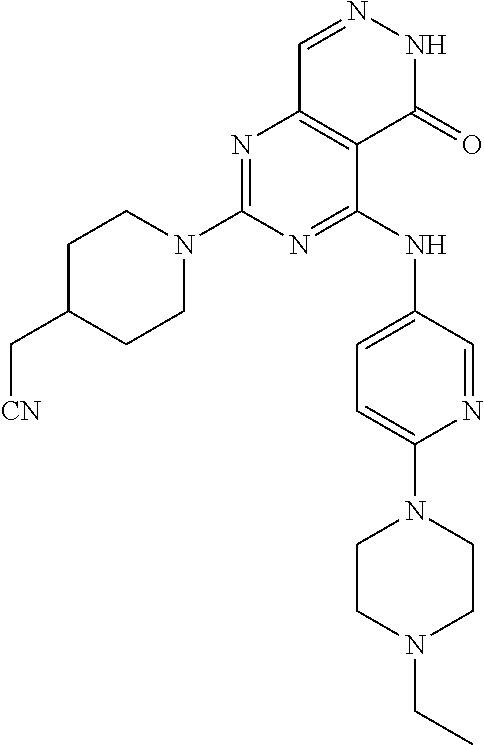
N1=C(N2CCC(C[CN])CC2)N=C(NC2=CC=C(N3CCN(CC)CC3)N=C2)C2=C1C=NNC2=O
